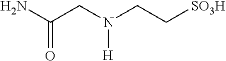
NC(CN(CC[SO3H])[H])=O
